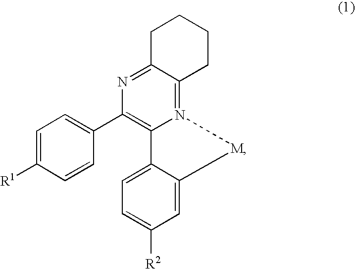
N12=C3C(=NC(C4=CC=C([R1])C=C4)=C1C1=CC=C([R2])C=C1[M]2)CCCC3
